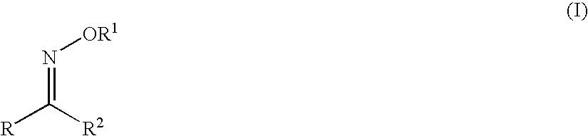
N(=C([R2])[R])[OR1]
